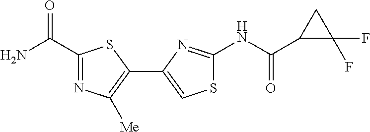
N(C(=O)C1C(F)(F)C1)C1=NC(C2=C([Me])N=C(C(N)=O)S2)=CS1
